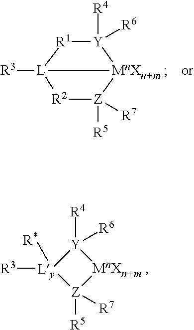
[R3][L]12[R1][Y]([R4])([R6])[MnXn+m ]1[Z]([R5])([R7])[R2]2.[R3][Ly]1([R*])[Z]([R5])([R7])[MnXn+m ][Y]1([R4])[R6]
